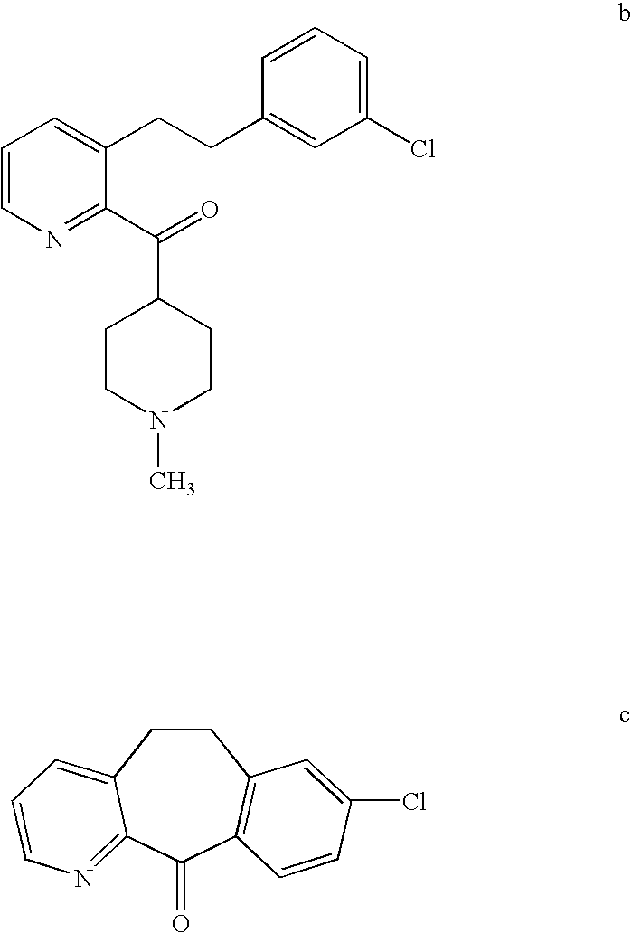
C1=CN=C(C(=O)C2CCN(C)CC2)C(CCC2=CC(Cl)=CC=C2)=C1.C1CC2=CC=CN=C2C(=O)C2=C1C=C(Cl)C=C2
